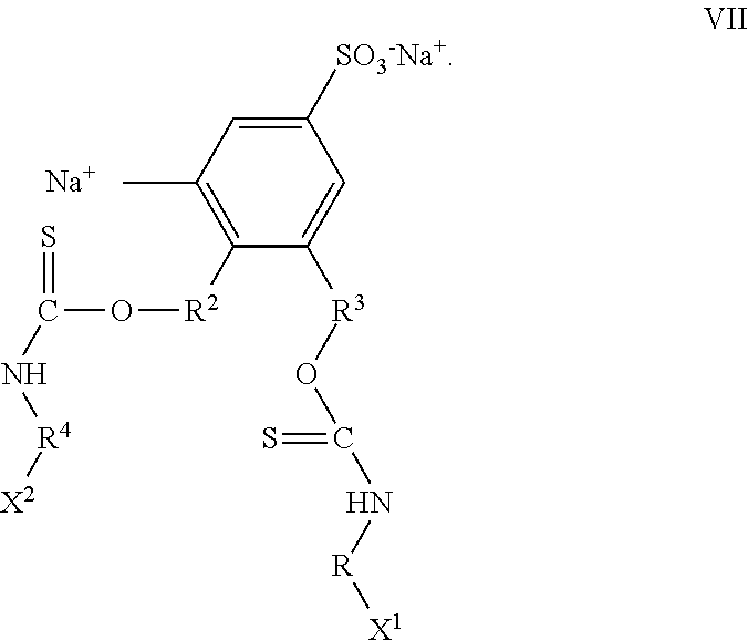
C1([SO3-Na+])=CC(C)=C([R2]OC(=S)N[R4][X2])C([R3]OC(=S)N[R][X1])=C1.[Na]
